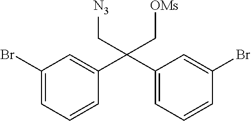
C1(Br)=CC=CC(C(C2=CC=CC(Br)=C2)(C[OMs])C[N3])=C1
